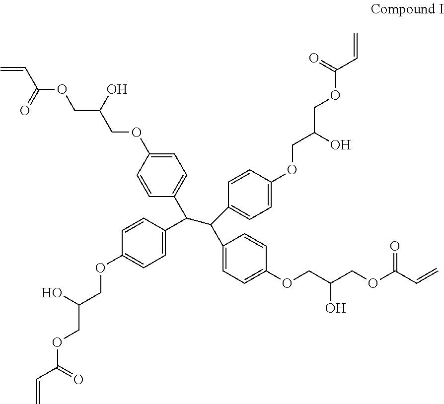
C=CC(OCC(COC1=CC=C(C(C2=CC=C(OCC(O)COC(C=C)=O)C=C2)C(C2=CC=C(OCC(O)COC(C=C)=O)C=C2)C2=CC=C(OCC(COC(C=C)=O)O)C=C2)C=C1)O)=O
